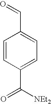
C1=CC(C(=O)[NEt2])=CC=C1C=O
